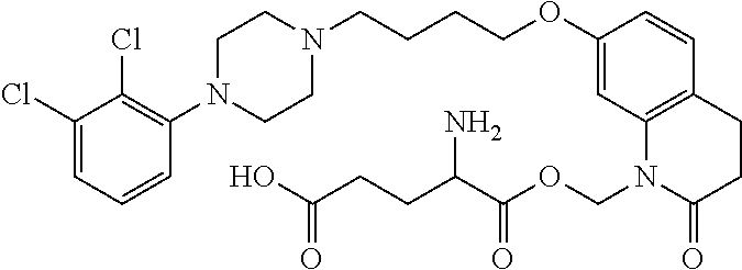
C1(Cl)=CC=CC(N2CCN(CCCCOC3=CC4=C(C=C3)CCC(=O)N4COC(C(CCC(O)=O)N)=O)CC2)=C1Cl
